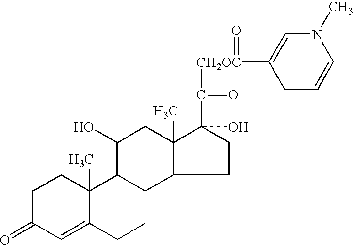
C1C(=O)C=C2C(C)(C1)C1C(CC2)C2C(C)(CC1O)C(O)(C(=O)[CH2OC](C1=CN(C)C=CC1)=O)CC2
